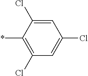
C1(Cl)=CC(Cl)=CC(Cl)=C1*
